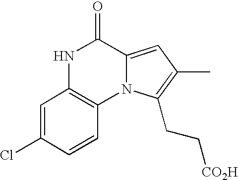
C1=C(Cl)C=CC2=C1NC(=O)C1=CC(C)=C(CC[CO2H])N21
